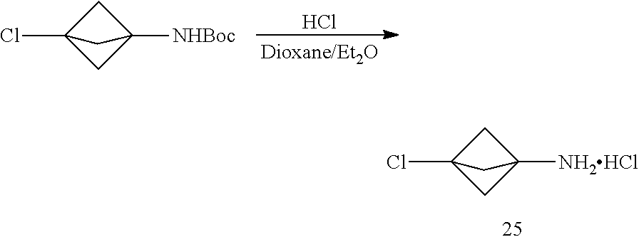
C1C2(Cl)CC1([NHBoc])C2.Cl.C1C2(Cl)CC1([NH2HCl])C2
